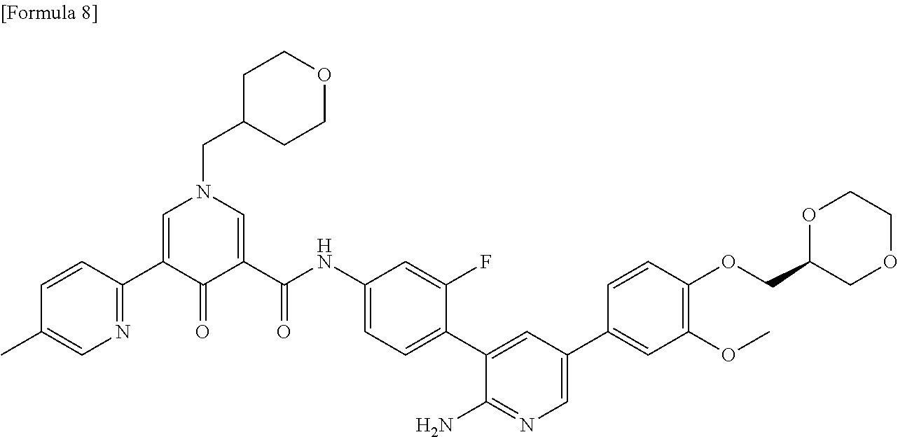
C1(C)=CN=C(C2=CN(CC3CCOCC3)C=C(C(NC3=CC=C(C4=CC(C5=CC(OC)=C(OCC6COCCO6)C=C5)=CN=C4N)C(F)=C3)=O)C2=O)C=C1
